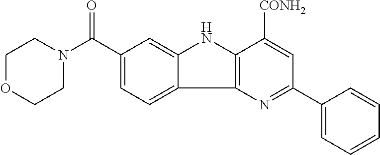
C12=C(NC3=CC(C(N4CCOCC4)=O)=CC=C13)C([CONH2])=CC(C1=CC=CC=C1)=N2
